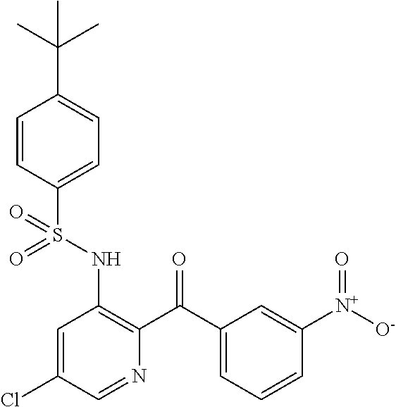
C1=CC(S(NC2=C(C(C3=CC=CC([N+]([O-])=O)=C3)=O)N=CC(Cl)=C2)(=O)=O)=CC=C1C(C)(C)C
